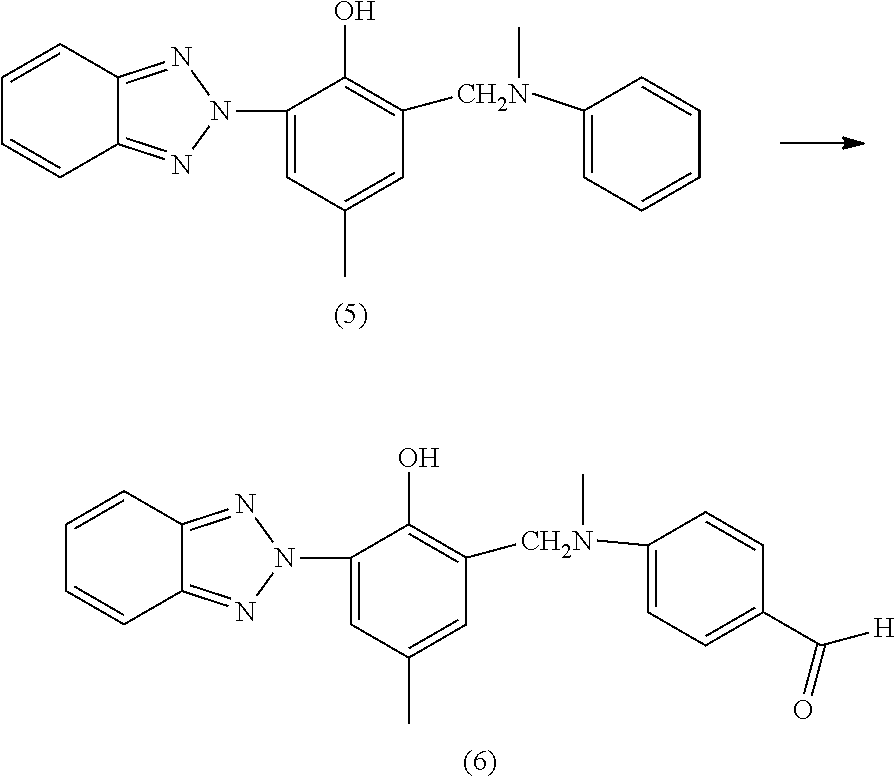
C1=C(N2N=C3C=CC=CC3=N2)C(O)=C([CH2N](C2=CC=CC=C2)C)C=C1C.C1=C(N2N=C3C=CC=CC3=N2)C(O)=C([CH2N](C2=CC=C(C([H])=O)C=C2)C)C=C1C
